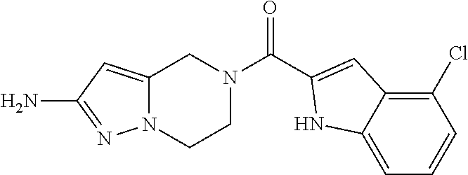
C12=CC(N)=NN1CCN(C(C1=CC3=C(Cl)C=CC=C3N1)=O)C2
